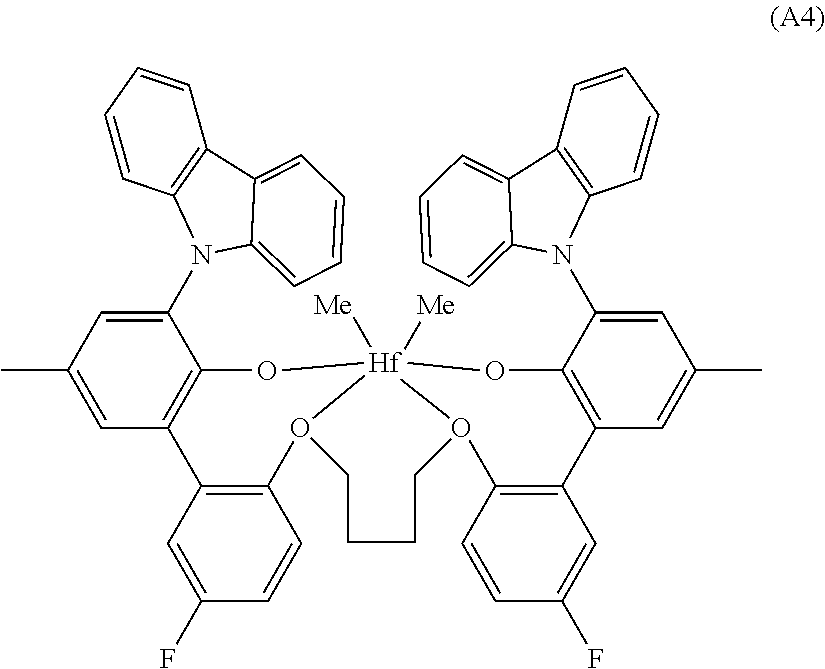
C1=C(C)C=C(N2C3=C(C=CC=C3)C3=CC=CC=C23)C2=C1C1=C(C=CC(F)=C1)O1CCCCO3C4=C(C=C(F)C=C4)C4=C(C(N5C6=C(C=CC=C6)C6=CC=CC=C56)=CC(C)=C4)O[Hf]13([Me])([Me])O2
